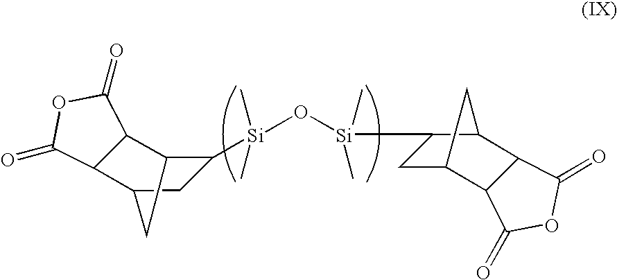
C1([Si](O[Si](C)(C)C2CC3C4C(C2C3)C(=O)OC4=O)(C)C)C2C3C(C(C1)C2)C(=O)OC3=O
